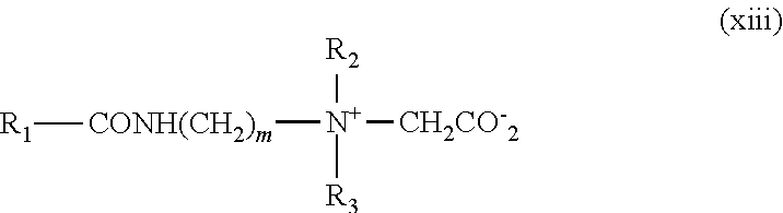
[CONH(CH2)m]([N+]([CH2CO-2])([R2])[R3])[R1]
